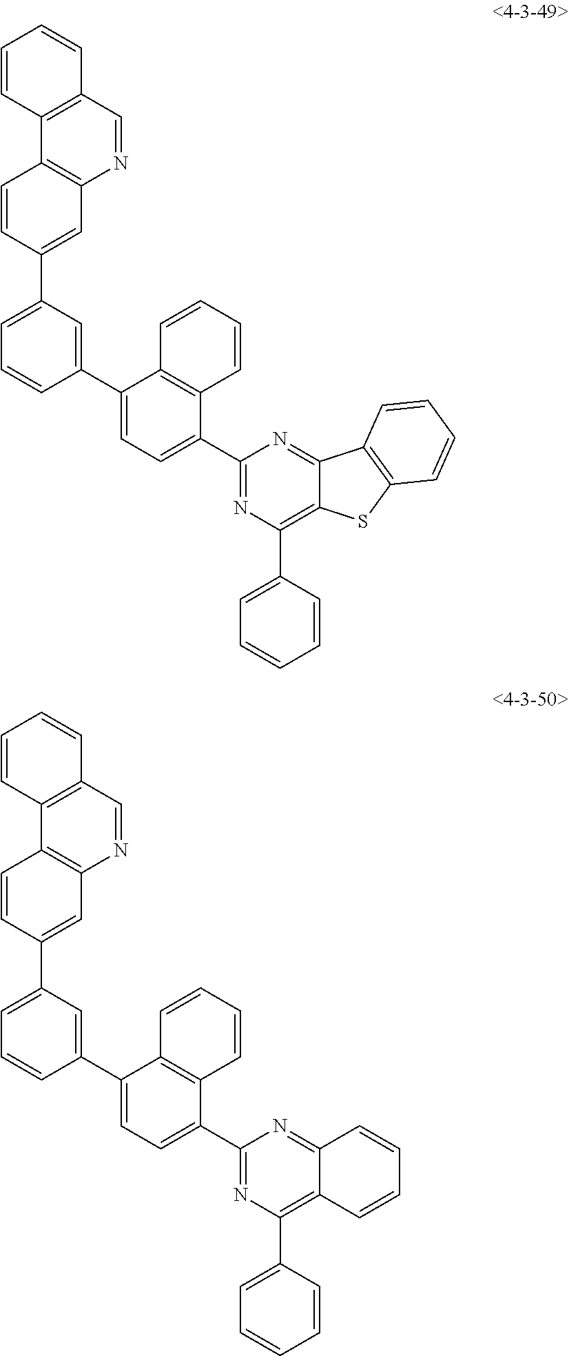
C12=C(C=CC(C3=CC=CC(C4=CC=C(C5=NC(C6=CC=CC=C6)=C6C(=N5)C5=C(C=CC=C5)S6)C5=C4C=CC=C5)=C3)=C1)C1=C(C=CC=C1)C=N2.C1=CC=CC=C1C1=C2C(=NC(C3=CC=C(C4=CC(C5=CC6=C(C=C5)C5=C(C=CC=C5)C=N6)=CC=C4)C4=C3C=CC=C4)=N1)C=CC=C2
